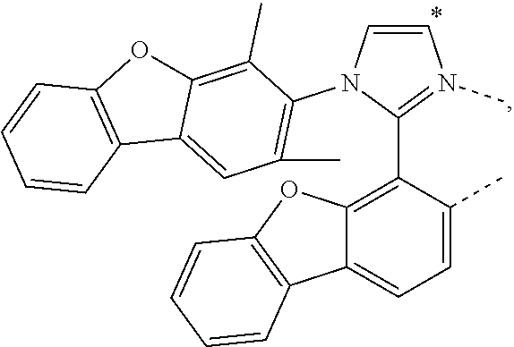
C12=C(C3=N(C)C=CN3C3=C(C)C=C4C(=C3C)OC3=C4C=CC=C3)C(C)=CC=C1C1=C(O2)C=CC=C1
